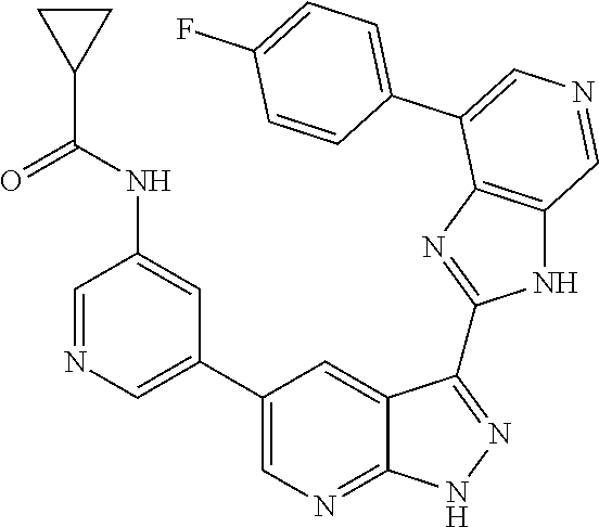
C1=NC=C(C2=CN=C3C(=C2)C(C2=NC4=C(N2)C=NC=C4C2=CC=C(F)C=C2)=NN3)C=C1NC(C1CC1)=O
